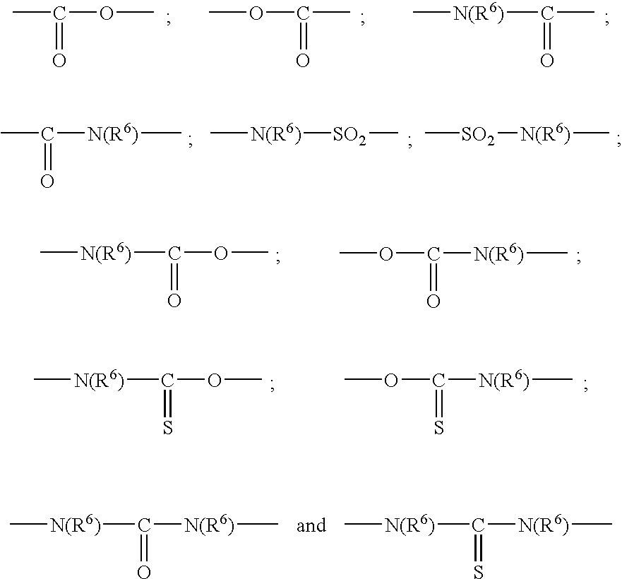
CC(=O)OC.O(C(=O)C)C.C[N(R6)]C(=O)C.CC(=O)[N(R6)]C.C[N(R6)][SO2]C.C[SO2][N(R6)]C.C[N(R6)]C(=O)OC.COC(=O)[N(R6)]C.C[N(R6)]C(=S)OC.COC(=S)[N(R6)]C.C[N(R6)]C(=O)[N(R6)]C.C[N(R6)]C(=S)[N(R6)]C
